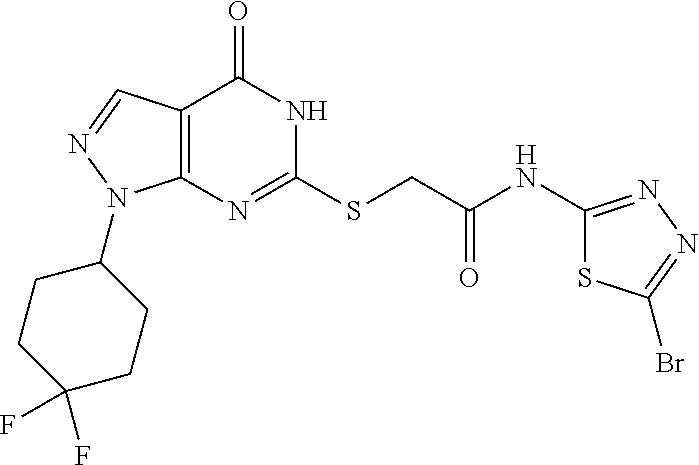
C12=C(C=NN1C1CCC(F)(F)CC1)C(=O)NC(SCC(NC1=NN=C(Br)S1)=O)=N2
